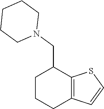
C12=C(SC=C1)C(CN1CCCCC1)CCC2
